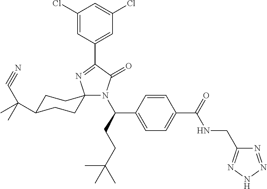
C1(Cl)=CC(C2=NC3(N(C(CCC(C)(C)C)C4=CC=C(C(=O)NCC5=NNN=N5)C=C4)C2=O)CCC(C(C#N)(C)C)CC3)=CC(Cl)=C1
